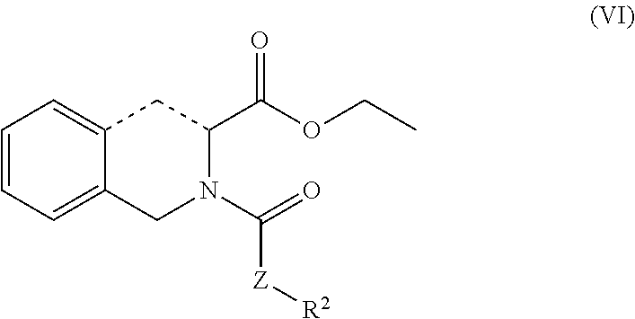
C1=CC=C2C(=C1)CN(C([Z][R2])=O)C(C(=O)OCC)C2
